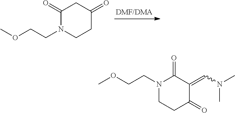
C1(=O)N(CCOC)CCC(=O)C1.N1(CCOC)CCC(=O)C(=CN(C)C)C1=O
